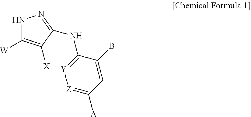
N1C([W])=C([X])C(NC2=[Y][Z]=C([A])C=C2B)=N1
